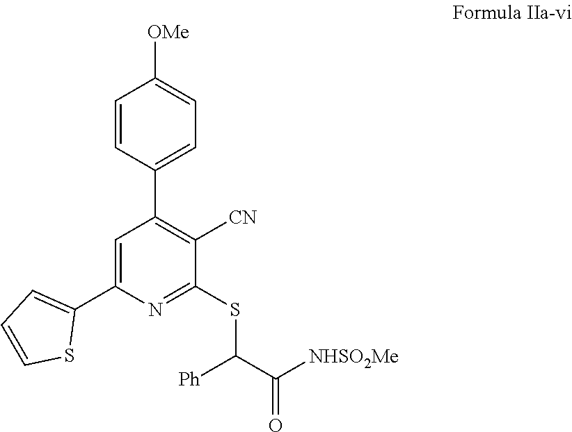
C1=CC(C2=C([CN])C(SC(C([NHSO2Me])=O)[Ph])=NC(C3=CC=CS3)=C2)=CC=C1[OMe]
